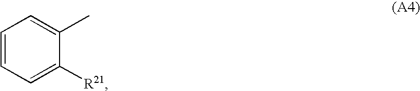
C1=CC=C([R21])C(C)=C1
